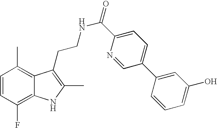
C1=CC(F)=C2C(=C1C)C(CCNC(=O)C1=CC=C(C3=CC(O)=CC=C3)C=N1)=C(C)N2
